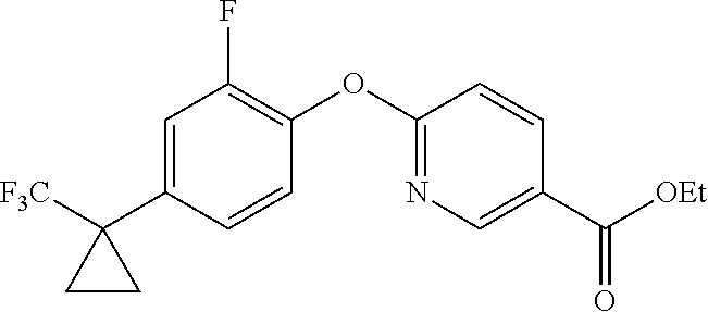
C1=C(C2([F3C])CC2)C=CC(OC2=NC=C(C([OEt])=O)C=C2)=C1F
